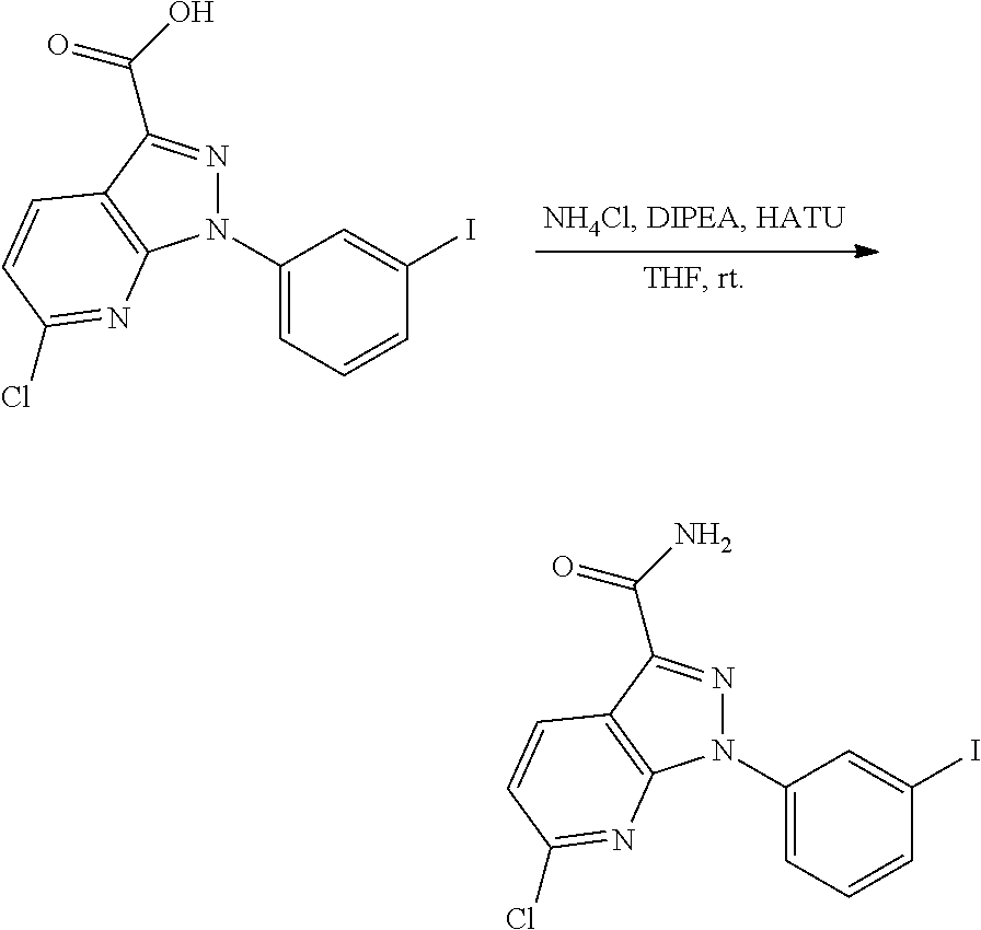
C1(N2N=C(C(O)=O)C3=C2N=C(Cl)C=C3)=CC=CC(I)=C1.C1(N2N=C(C(N)=O)C3=C2N=C(Cl)C=C3)=CC=CC(I)=C1
